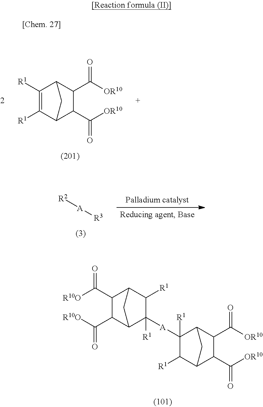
C1([R1])C2C(C([OR10])=O)C(C([OR10])=O)C(C2)C1([R1])[A]C1([R1])C2C(C([R10O])=O)C(C([R10O])=O)C(C2)C1[R1].C1([R1])=C([R1])C2C(C([OR10])=O)C(C([OR10])=O)C1C2.[R2][A][R3]
